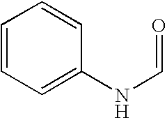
C1=CC=C(NC=O)C=C1
